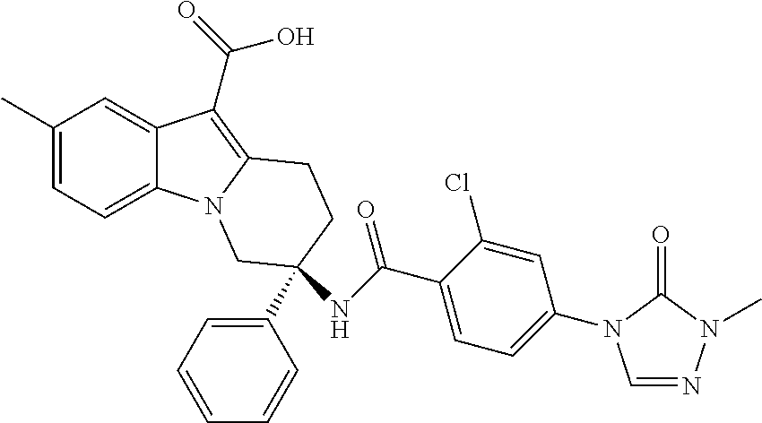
C1(C)=CC=C2C(=C1)C(C(O)=O)=C1N2CC(C2=CC=CC=C2)(NC(=O)C2=CC=C(N3C=NN(C)C3=O)C=C2Cl)CC1
